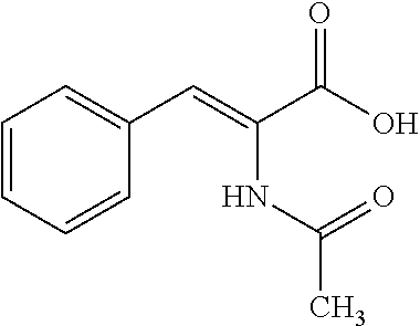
C1=CC=CC(C=C(C(O)=O)NC(C)=O)=C1
